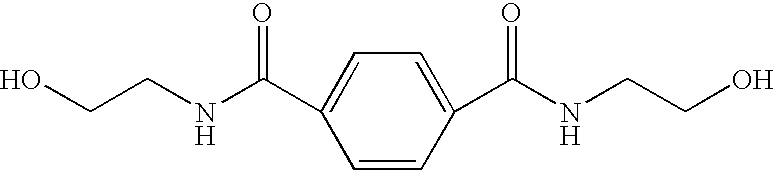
C1=CC(C(NCCO)=O)=CC=C1C(NCCO)=O
